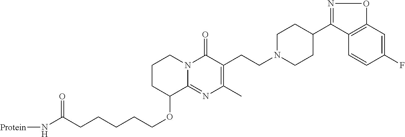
N1=C(C2CCN(CCC3=C(C)N=C4N(C3=O)CCCC4OCCCCCC(N[Protein])=O)CC2)C2=C(O1)C=C(F)C=C2
